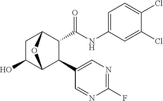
C1(F)=NC=C(C2C(C(NC3=CC=C(Cl)C(Cl)=C3)=O)C3CC(O)C2O3)C=N1
